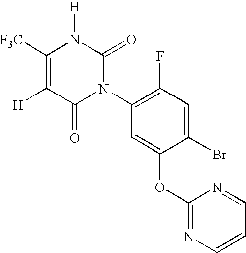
C1([F3C])=C([H])C(=O)N(C2=C(F)C=C(Br)C(OC3=NC=CC=N3)=C2)C(=O)N1[H]
